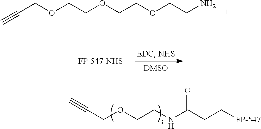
C(COCCOCCOCCN)#C.C(COCCNC(CC[FP-547])=O)#C
